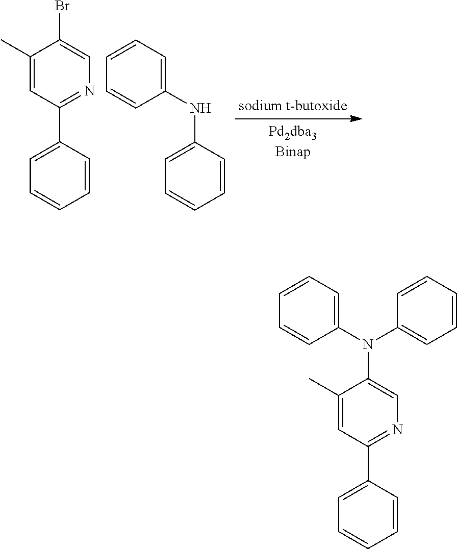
C1(C)=CC(C2=CC=CC=C2)=NC=C1N(C1=CC=CC=C1)C1=CC=CC=C1.C1(C)=CC(C2=CC=CC=C2)=NC=C1Br.C1=CC=C(NC2=CC=CC=C2)C=C1
